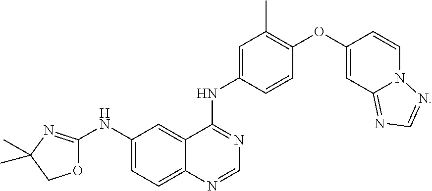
N(C1=CC=C2C(=C1)C(NC1=CC(C)=C(OC3=CC4=NC=NN4C=C3)C=C1)=NC=N2)C1=NC(C)(C)CO1
